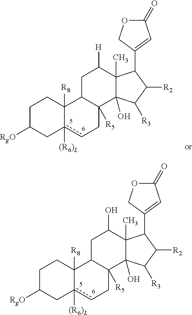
C1C([RgO])Cc2([(R6)L])cCC3([R5])C(C2([R8])C1)CC([H])C1(C)C3(O)C([R3])C([R2])C1C1=CC(=O)OC1.C1C([RgO])Cc2([(R6)L])cCC3([R5])C(C2([R8])C1)CC(O)C1(C)C3(O)C([R3])C([R2])C1C1=CC(=O)OC1
